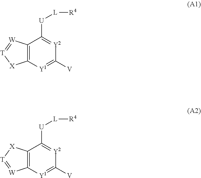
C12=C([Y1]=C([V])[Y2]=C1[U][L][R4])[W]=[T][X]2.C12=C([Y1]=C([V])[Y2]=C1[U][L][R4])[X][T]=[W]2
